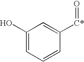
C1(O)=CC=CC([C*]=O)=C1
